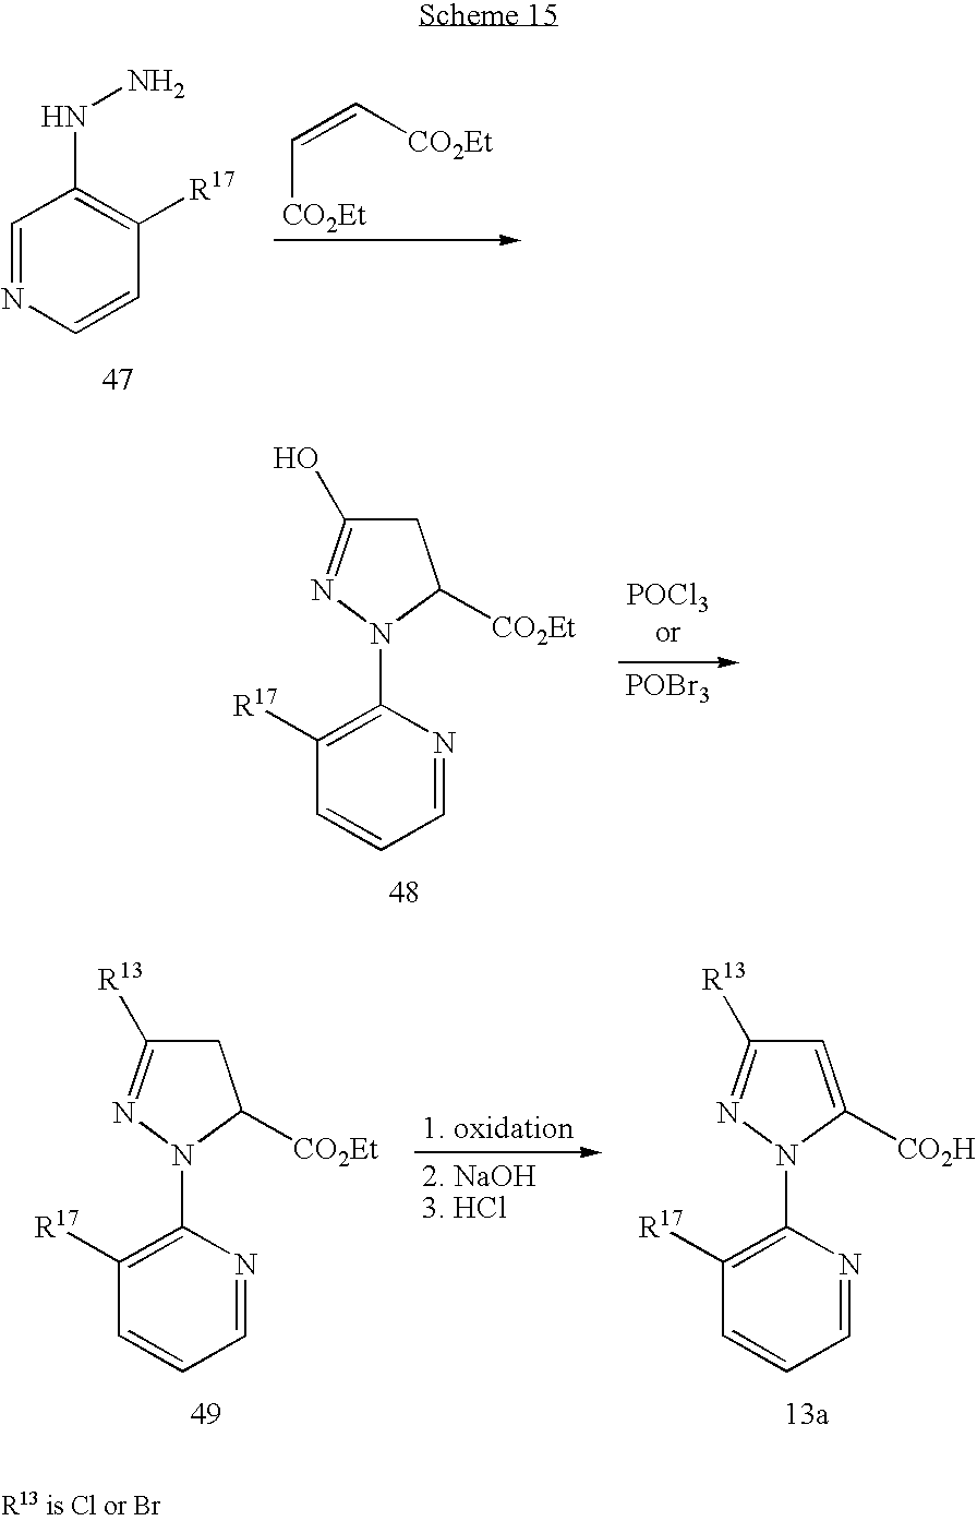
C(=C[CO2Et])[CO2Et].C1=NC=CC([R17])=C1NN.[POBr3].C1([R17])=C(N2N=C(O)CC2[CO2Et])N=CC=C1.C1([R17])=C(N2N=C([R13])C=C2[CO2H])N=CC=C1.C1([R17])=C(N2N=C([R13])CC2[CO2Et])N=CC=C1
